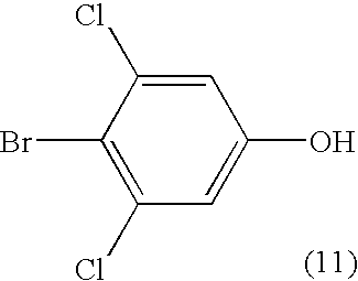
C1=C(O)C=C(Cl)C(Br)=C1Cl
